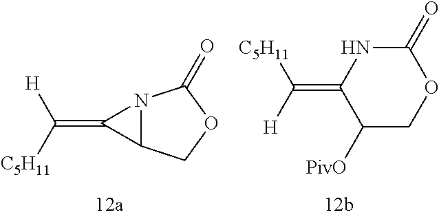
N12C(COC1=O)C2=C([C5H11])[H].C1(=C([H])[C5H11])C([PivO])COC(=O)N1
